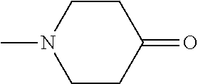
CN1CCC(=O)CC1
